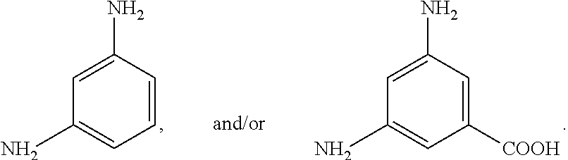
C1=CC(N)=CC(N)=C1.C1([COOH])=CC(N)=CC(N)=C1
